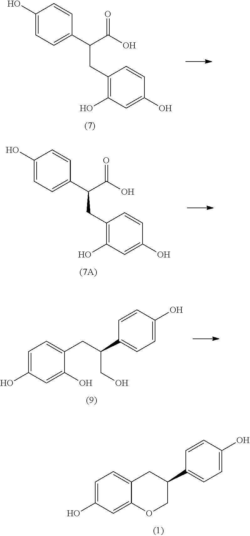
C1(O)=CC=C(C(CC2=C(O)C=C(O)C=C2)C(O)=O)C=C1.C1(O)=CC=C(C(CC2=C(O)C=C(O)C=C2)C(O)=O)C=C1.C1=C(O)C=C(O)C(CC(CO)C2=CC=C(O)C=C2)=C1.C1=C(O)C=C2C(=C1)CC(C1=CC=C(O)C=C1)CO2
